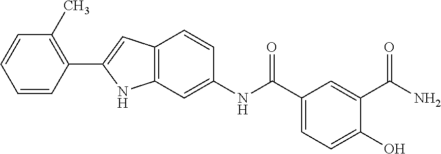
C1(C2=CC3=C(N2)C=C(NC(=O)C2=CC=C(O)C(C(N)=O)=C2)C=C3)=C(C)C=CC=C1
